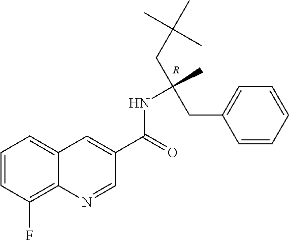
[R].C1=CC(F)=C2C(=C1)C=C(C(=O)NC(CC1=CC=CC=C1)(CC(C)(C)C)C)C=N2
